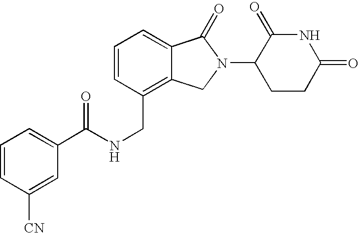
C1(C(NCC2=C3C(=CC=C2)C(=O)N(C2CCC(=O)NC2=O)C3)=O)=CC=CC([CN])=C1
